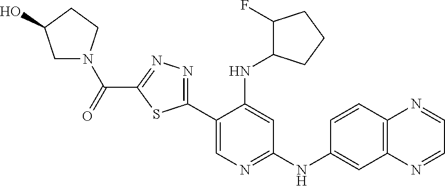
C1N(C(C2=NN=C(C3=CN=C(NC4=CC5=C(C=C4)N=CC=N5)C=C3NC3C(F)CCC3)S2)=O)CCC1O
